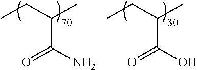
C(C(N)=O)(CC)C.C(C(O)=O)(CC)C
